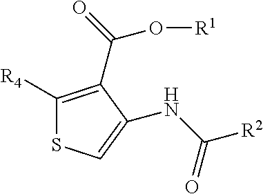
C1([R4])=C(C(=O)O[R1])C(NC([R2])=O)=CS1
